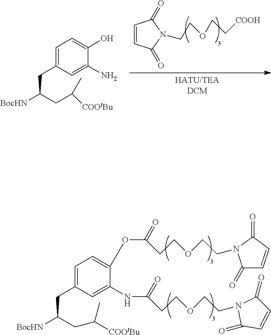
C1=CC(=O)N(CCOCC[COOH])C1=O.[HATU/TEADCM].C1=C(CC([BocHN])CC(C)[COOtBu])C=C(N)C(O)=C1.C1=C(CC([BocHN])CC(C)[COOtBu])C=C(NC(=O)CCOCCN2C(=O)C=CC2=O)C(OC(=O)CCOCCN2C(=O)C=CC2=O)=C1
